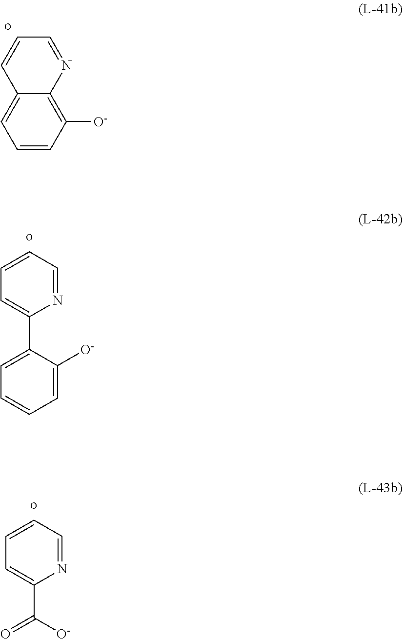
C12=CC=CC([O-])=C1N=CC=C2.C1=CC=NC(C2=CC=CC=C2[O-])=C1.C1=CC=NC(C([O-])=O)=C1
